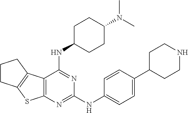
CN(C)C1CCC(NC2=NC(NC3=CC=C(C4CCNCC4)C=C3)=NC3=C2C2=C(S3)CCC2)CC1
